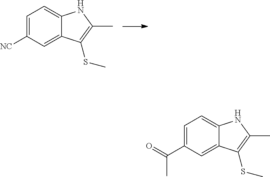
C1=C([NC])C=C2C(=C1)NC(C)=C2SC.C1=C(C(=O)C)C=C2C(=C1)NC(C)=C2SC
